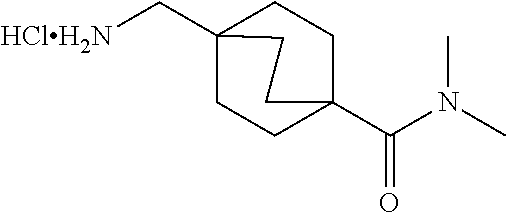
C1CC2(C[HClH2N])CCC1(C(N(C)C)=O)CC2
